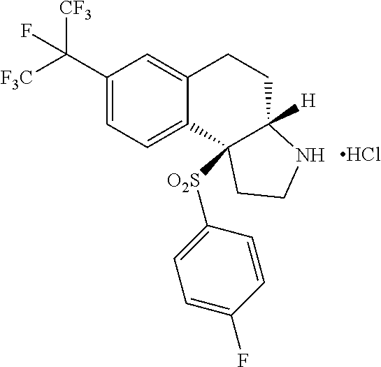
C1(C([CF3])([F3C])F)=CC=C2C(=C1)CCC1([H])C2([O2S]C2=CC=C(F)C=C2)CCN1.Cl
